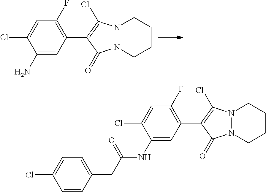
C1(N)=CC(C2=C(Cl)N3N(C2=O)CCCC3)=C(F)C=C1Cl.C1(NC(CC2=CC=C(Cl)C=C2)=O)=CC(C2=C(Cl)N3N(C2=O)CCCC3)=C(F)C=C1Cl
